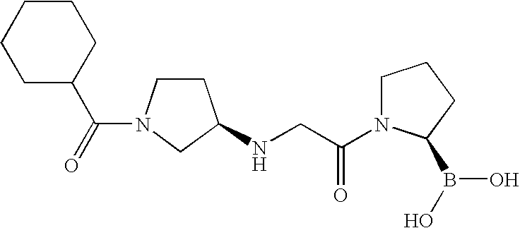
C1CN(C(=O)C2CCCCC2)CC1NCC(N1CCCC1B(O)O)=O
